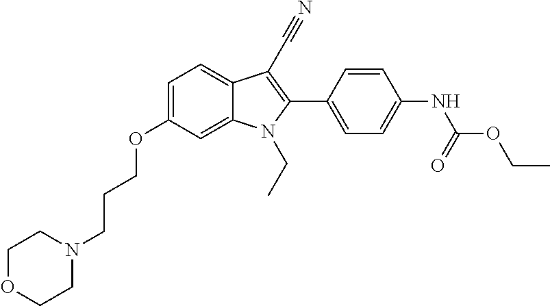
C1=C(OCCCN2CCOCC2)C=C2C(=C1)C(C#N)=C(C1=CC=C(NC(OCC)=O)C=C1)N2CC
